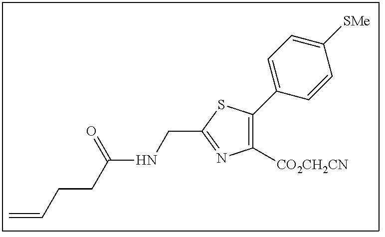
C1([CO2CH2CN])=C(C2=CC=C([SMe])C=C2)SC(CNC(CCC=C)=O)=N1
